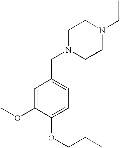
N1(CC2=CC=C(OCCC)C(OC)=C2)CCN(CC)CC1
